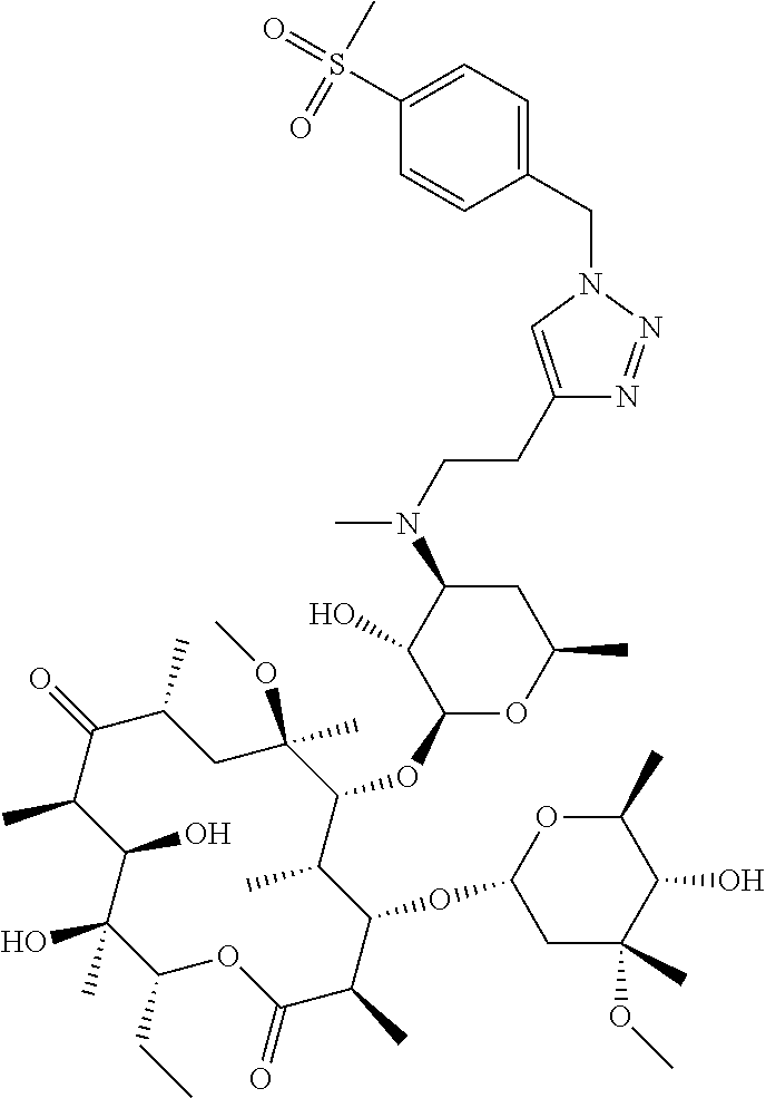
C1(CC)C(C)(O)C(O)C(C)C(=O)C(C)CC(OC)(C)C(OC2OC(C)CC(N(C)CCC3=CN(CC4=CC=C(S(=O)(C)=O)C=C4)N=N3)C2O)C(C)C(OC2CC(C)(OC)C(O)C(C)O2)C(C)C(=O)O1
